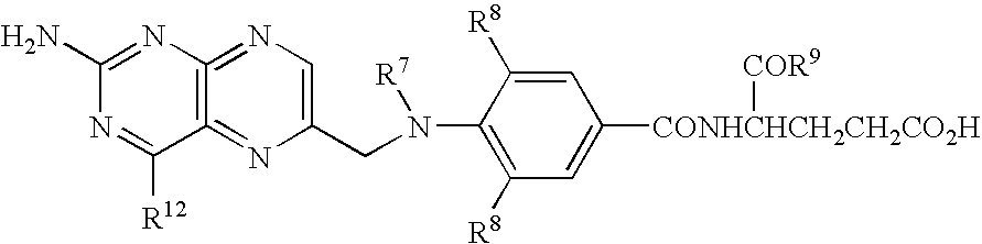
N1=C(N)N=C([R12])C2=C1=NC=C(CN(C1=C([R8])C=C([CONHCHCH2CH2CO2H][COR9])C=C1[R8])[R7])N=2
